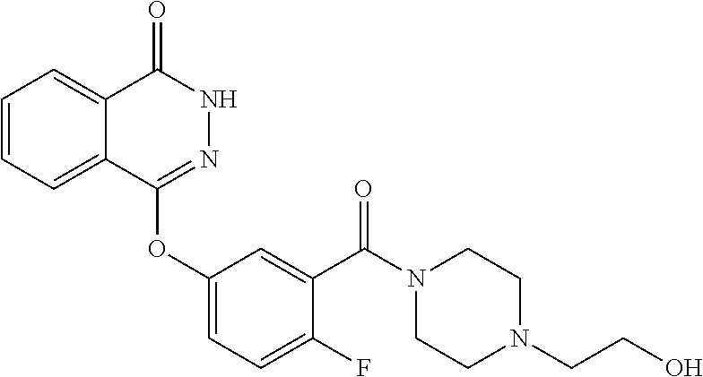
C1=CC=C2C(=C1)C(=O)NN=C2OC1=CC=C(F)C(C(N2CCN(CCO)CC2)=O)=C1
